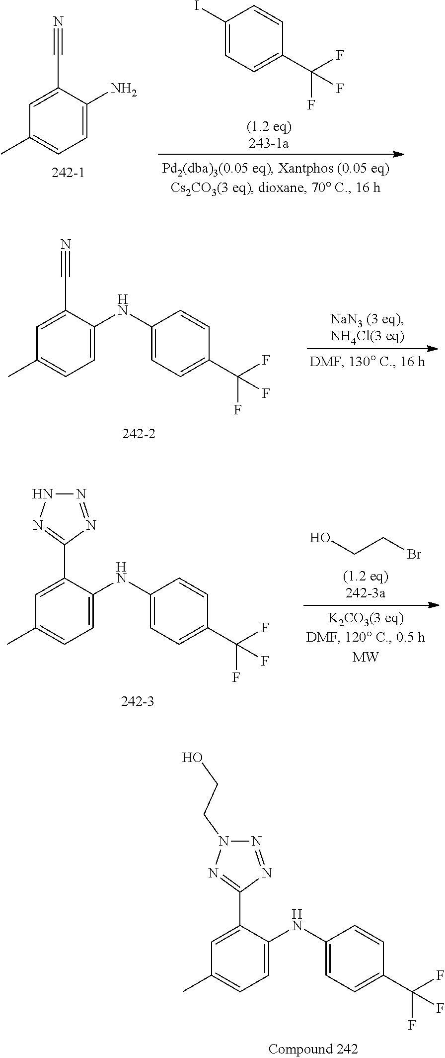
C1=C(C#N)C(N)=CC=C1C.C1(I)=CC=C(C(F)(F)F)C=C1.C1=C(C#N)C(NC2=CC=C(C(F)(F)F)C=C2)=CC=C1C.C1=C(C2=NNN=N2)C(NC2=CC=C(C(F)(F)F)C=C2)=CC=C1C.OCCBr.C1=C(C2=NN(CCO)N=N2)C(NC2=CC=C(C(F)(F)F)C=C2)=CC=C1C
